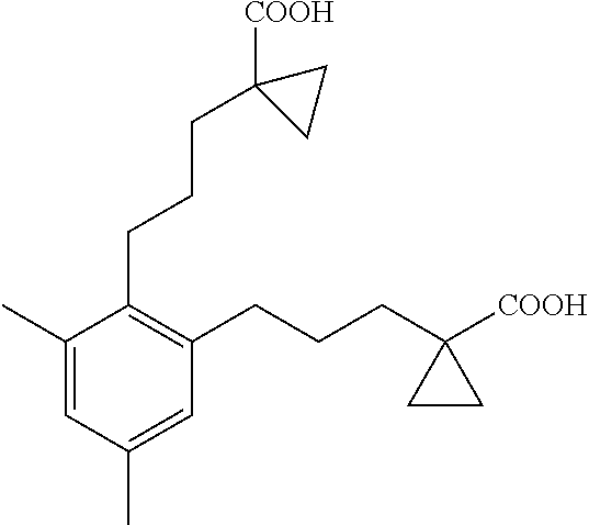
C1(C)=CC(C)=CC(CCCC2([COOH])CC2)=C1CCCC1([COOH])CC1
